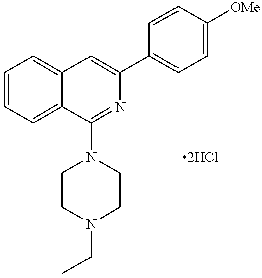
C1=CC=C2C(=C1)C=C(C1=CC=C([OMe])C=C1)N=C2N1CCN(CC)CC1.[2HCl]
